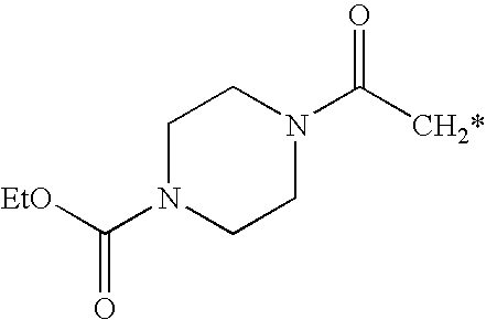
C1N(C([EtO])=O)CCN(C([CH2*])=O)C1
